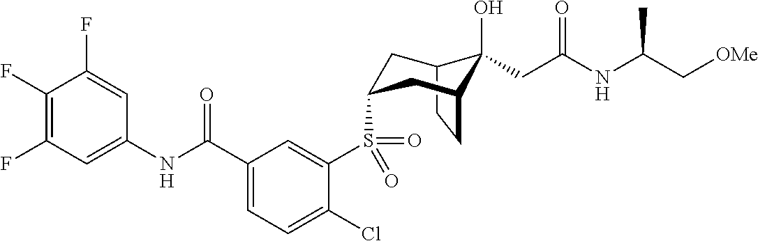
C12CCC(CC(S(C3=CC(C(NC4=CC(F)=C(F)C(F)=C4)=O)=CC=C3Cl)(=O)=O)C1)C2(O)CC(NC(C[OMe])C)=O
